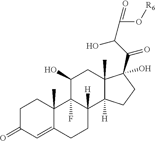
C1C(=O)C=C2C(C)(C1)C1(F)C([H])(CC2)C2([H])C(C)(CC1O)C(C(=O)C(O)C(=O)O[R6])(O)CC2
